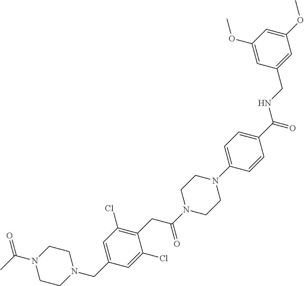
N1(C(C)=O)CCN(CC2=CC(Cl)=C(CC(N3CCN(C4=CC=C(C(NCC5=CC(OC)=CC(OC)=C5)=O)C=C4)CC3)=O)C(Cl)=C2)CC1
